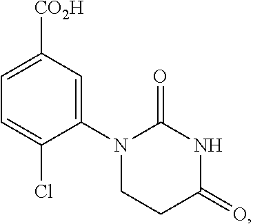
C1(N2CCC(=O)NC2=O)=CC([CO2H])=CC=C1Cl
